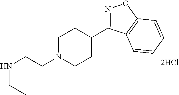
N1=C(C2CCN(CCNCC)CC2)C2=C(O1)C=CC=C2
